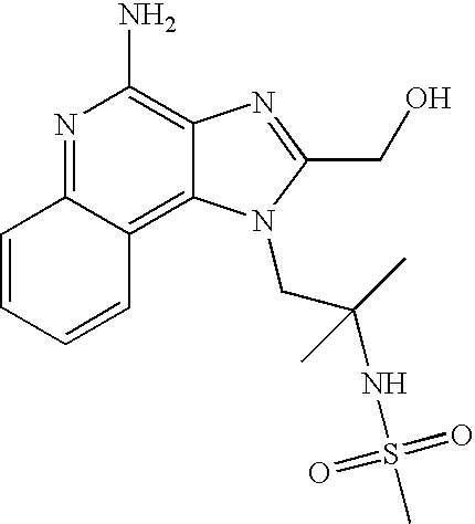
C1=CC=CC2=C3C(=C(N)N=C12)N=C(CO)N3CC(NS(C)(=O)=O)(C)C
